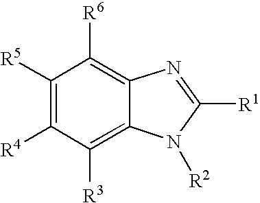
C1([R5])=C([R4])C([R3])=C2C(=C1[R6])N=C([R1])N2[R2]
